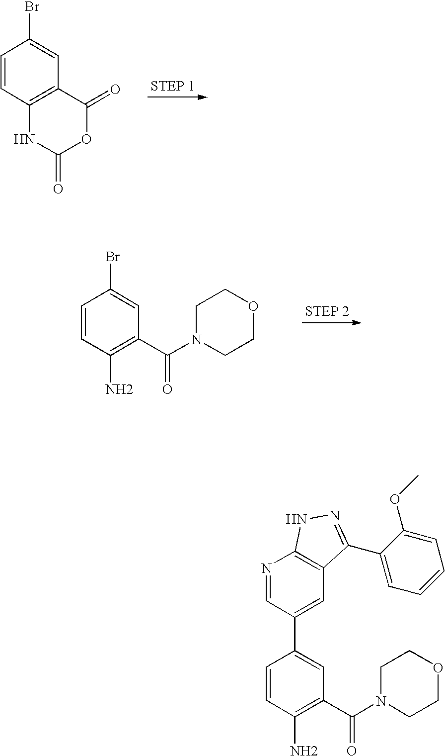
C1=CC2=C(C=C1Br)C(=O)OC(=O)N2.C1=CC(N)=C(C(N2CCOCC2)=O)C=C1Br.C1=CC(N)=C(C(N2CCOCC2)=O)C=C1C1=CC2=C(N=C1)NN=C2C1=CC=CC=C1OC
